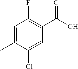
C1(F)=C(C(O)=O)C=C(Cl)C(C)=C1
